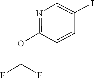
FC(F)OC1=NC=C(I)C=C1
